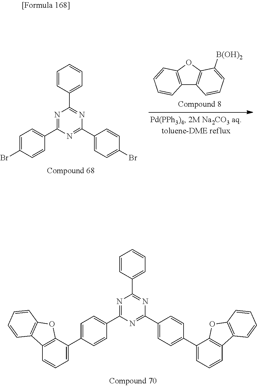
C1(C2=CC=C(C3=CC=CC4=C3OC3=C4C=CC=C3)C=C2)=NC(C2=CC=CC=C2)=NC(C2=CC=C(C3=CC=CC4=C3OC3=C4C=CC=C3)C=C2)=N1.C1=C(Br)C=CC(C2=NC(C3=CC=CC=C3)=NC(C3=CC=C(Br)C=C3)=N2)=C1.C12=C(OC3=C1C=CC=C3[B(OH)2])C=CC=C2
